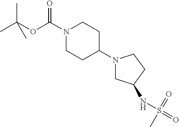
N1(C(OC(C)(C)C)=O)CCC(N2CC(NS(=O)(=O)C)CC2)CC1
